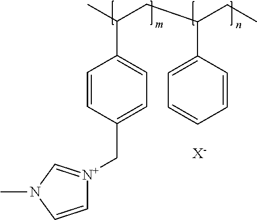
C1=CC(C[N+]2=CN(C)C=C2)=CC=C1C(C)CC(CC)C1=CC=CC=C1.[X-]
